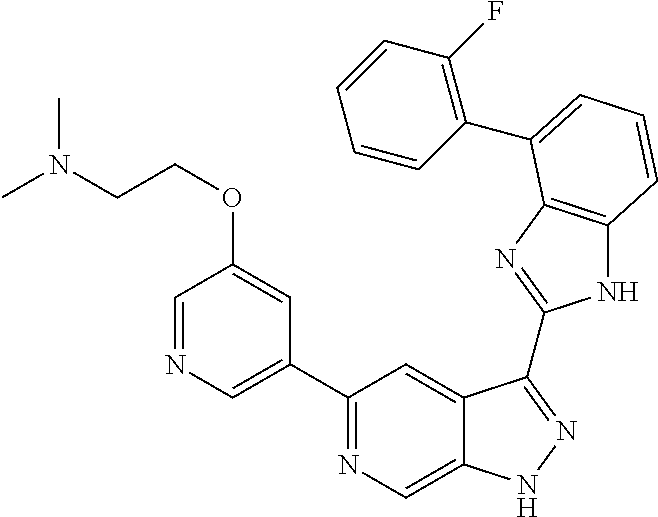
C1(C2=NC=C3C(=C2)C(C2=NC4=C(N2)C=CC=C4C2=C(F)C=CC=C2)=NN3)=CN=CC(OCCN(C)C)=C1
